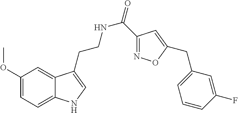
N(CCC1=CNC2=CC=C(OC)C=C21)C(=O)C1=NOC(CC2=CC=CC(F)=C2)=C1
